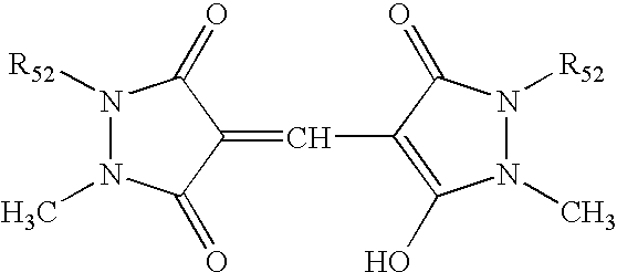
CN1N([R52])C(=O)C(=CC2=C(O)N(C)N([R52])C2=O)C1=O
